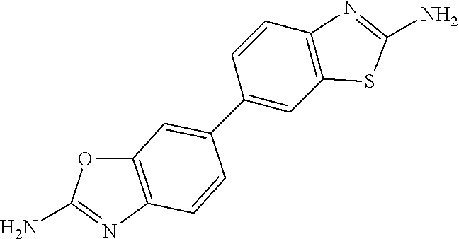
C12=C(N=C(N)O1)C=CC(C1=CC3=C(C=C1)N=C(N)S3)=C2
